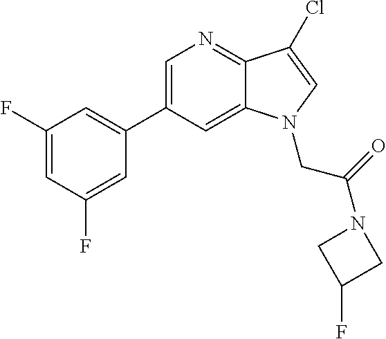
C1=C(C2=CC(F)=CC(F)=C2)C=C2C(=N1)C(Cl)=CN2CC(N1CC(F)C1)=O
